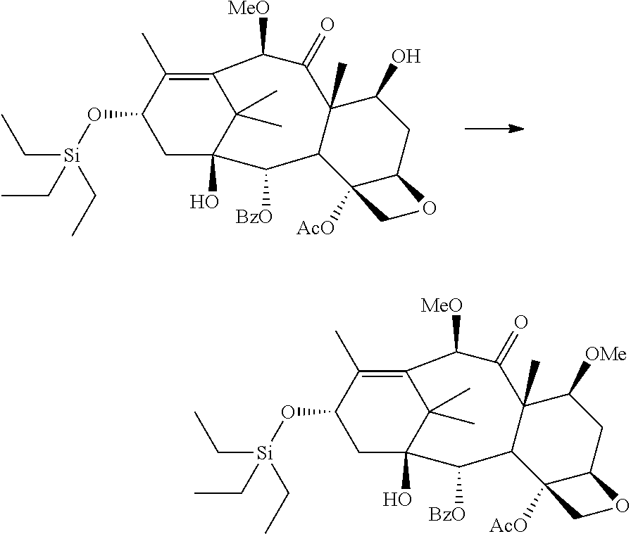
O(C1CC2(O)C(C)(C)C(=C1C)C([MeO])C(=O)C1(C)C(C2[BzO])C2([AcO])C(CC1O)OC2)[Si](CC)(CC)CC.O(C1CC2(O)C(C)(C)C(=C1C)C([MeO])C(=O)C1(C)C(C2[BzO])C2([AcO])C(CC1[OMe])OC2)[Si](CC)(CC)CC
